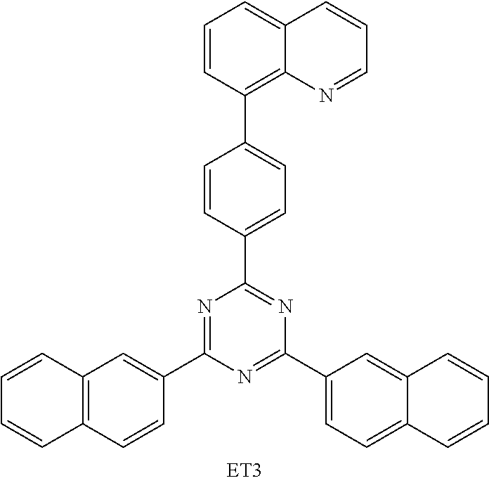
N1=C(C2=CC3=C(C=C2)C=CC=C3)N=C(C2=CC=C3C(=C2)C=CC=C3)N=C1C1=CC=C(C2=C3C(=CC=C2)C=CC=N3)C=C1
